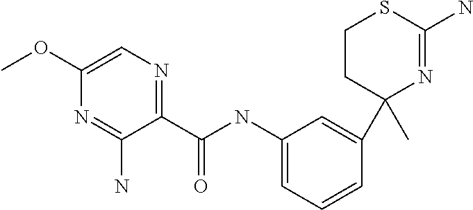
C1=C(NC(C2=NC=C(OC)N=C2N)=O)C=C(C2(C)N=C(N)SCC2)C=C1
